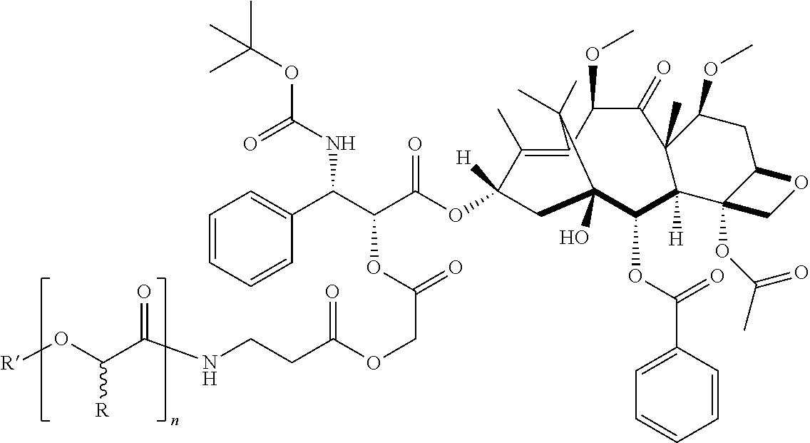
C1=CC=CC(C(C(C(OC2([H])CC3(O)C(OC(C4=CC=CC=C4)=O)C4([H])C(C)(C(=O)C(OC)C(=C2C)C3(C)C)C(OC)CC2OCC42OC(=O)C)=O)OC(=O)COC(CCNC(C(O[R])[R])=O)=O)NC(=O)OC(C)(C)C)=C1
